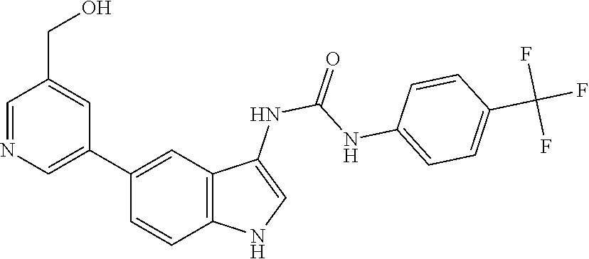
C1=NC=C(C2=CC3=C(NC=C3NC(NC3=CC=C(C(F)(F)F)C=C3)=O)C=C2)C=C1CO
